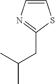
C1=CN=C(CC(C)C)S1
